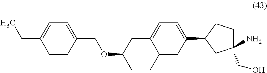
CCC1=CC=C(COC2CCC3=CC(C4CC(CO)(N)CC4)=CC=C3C2)C=C1
